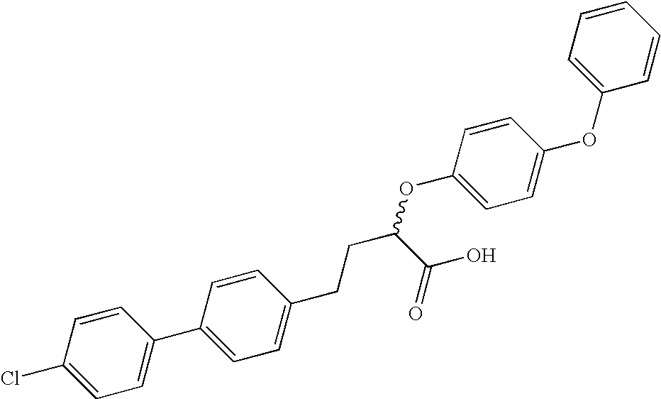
C1=CC(Cl)=CC=C1C1=CC=C(CCC(OC2=CC=C(OC3=CC=CC=C3)C=C2)C(O)=O)C=C1
